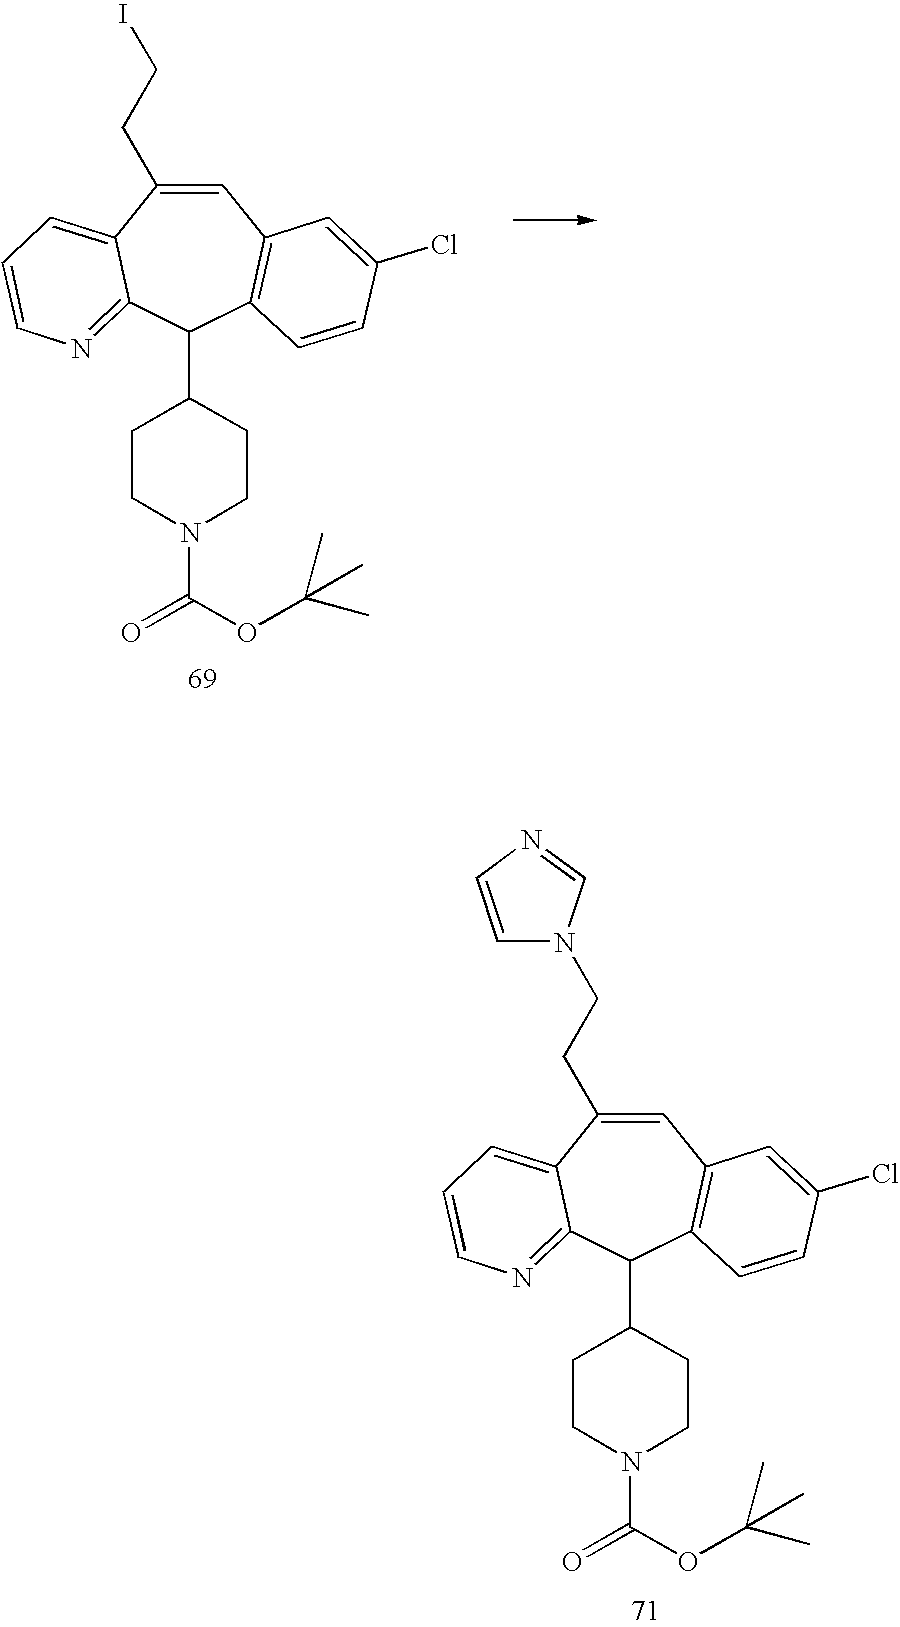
C1=C(CCI)C2=CC=CN=C2C(C2CCN(C(OC(C)(C)C)=O)CC2)C2=C1C=C(Cl)C=C2.C1=C(CCN2C=CN=C2)C2=CC=CN=C2C(C2CCN(C(OC(C)(C)C)=O)CC2)C2=C1C=C(Cl)C=C2
